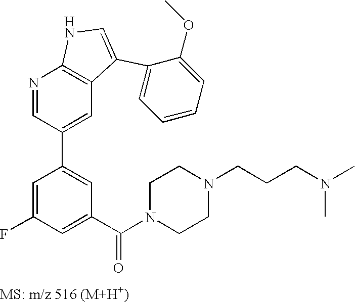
N1=CC(C2=CC(C(N3CCN(CCCN(C)C)CC3)=O)=CC(F)=C2)=CC2=C1NC=C2C1=CC=CC=C1OC
